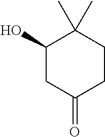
C1(O)CC(=O)CCC1(C)C
